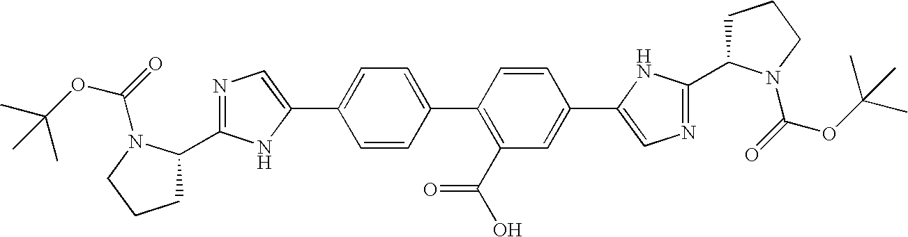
C1C(C2=NC=C(C3=CC=C(C4=C(C(O)=O)C=C(C5=CN=C(C6CCCN6C(=O)OC(C)(C)C)N5)C=C4)C=C3)N2)N(C(=O)OC(C)(C)C)CC1
